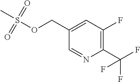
C1=NC(C(F)(F)F)=C(F)C=C1COS(C)(=O)=O
